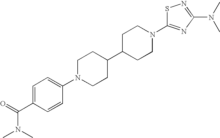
C1=C(C(N(C)C)=O)C=CC(N2CCC(C3CCN(C4=NC(N(C)C)=NS4)CC3)CC2)=C1
